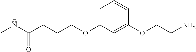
C1=C(OCCCC(NC)=O)C=C(OCCN)C=C1
